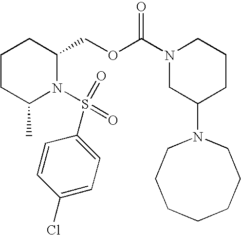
C1CC(C)N(S(=O)(=O)C2=CC=C(Cl)C=C2)C(COC(N2CC(N3CCCCCCC3)CCC2)=O)C1
